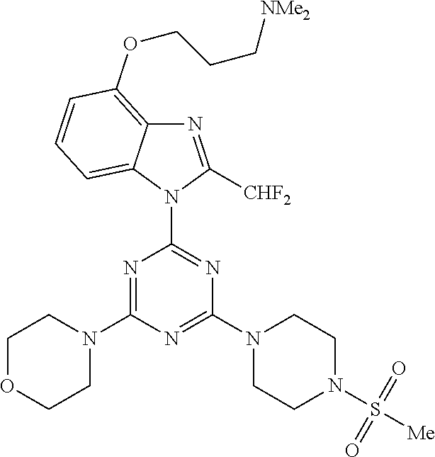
N1=C(N2CCOCC2)N=C(N2CCN(S([Me])(=O)=O)CC2)N=C1N1C([CHF2])=NC2=C(OCCC[NMe2])C=CC=C12
